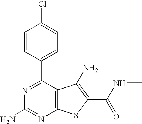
C1=CC(C2=NC(N)=NC3=C2C(N)=C(C(NC)=O)S3)=CC=C1Cl
